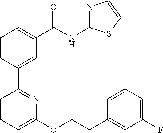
C1=CC(C2=NC(OCCC3=CC(F)=CC=C3)=CC=C2)=CC(C(NC2=NC=CS2)=O)=C1
